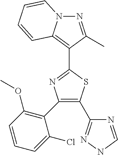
N1=C(C)C(C2=NC(C3=C(OC)C=CC=C3Cl)=C(C3=NNC=N3)S2)=C2N1C=CC=C2
